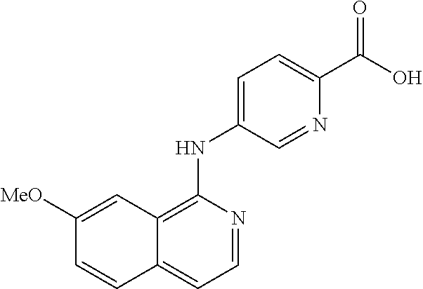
C1([MeO])=CC2=C(NC3=CC=C(C(O)=O)N=C3)N=CC=C2C=C1
